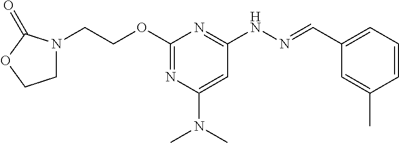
C1N(CCOC2=NC(N(C)C)=CC(NN=CC3=CC=CC(C)=C3)=N2)C(=O)OC1
